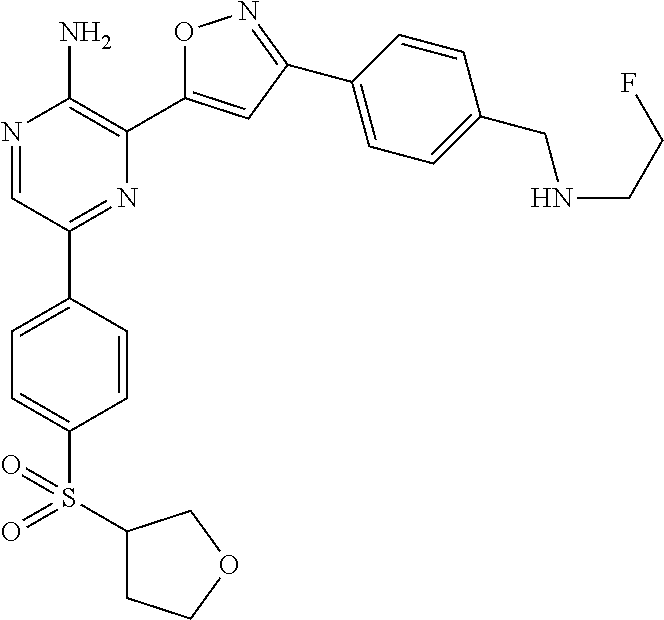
N1=CC(C2=CC=C(S(C3CCOC3)(=O)=O)C=C2)=NC(C2=CC(C3=CC=C(CNCCF)C=C3)=NO2)=C1N
